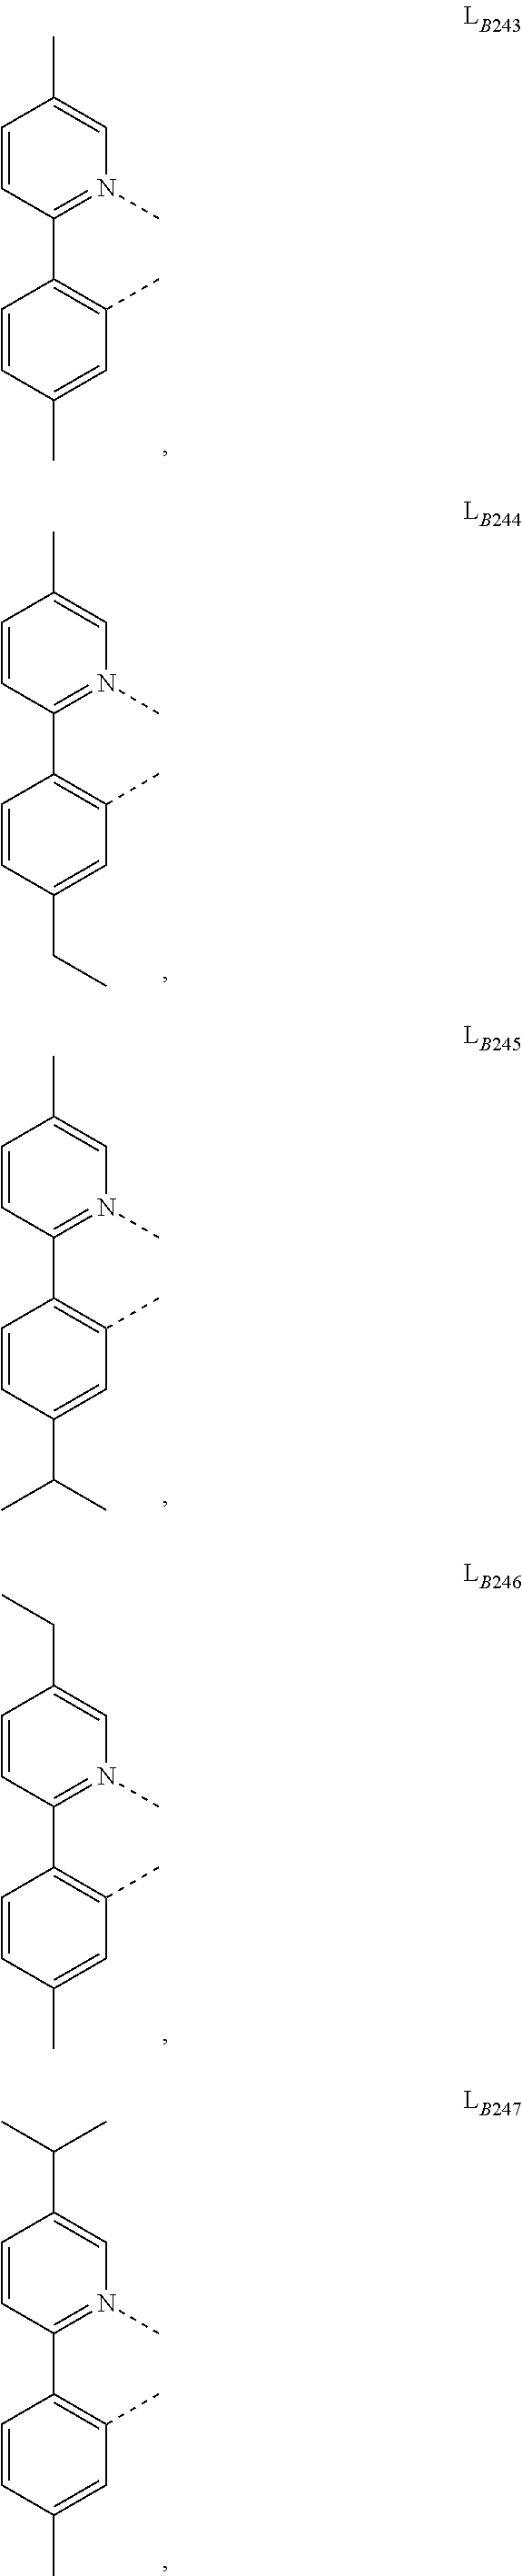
C1=CC(C)=CN(C)=C1C1=C(C)C=C(C)C=C1.C1=CC(C)=CN(C)=C1C1=C(C)C=C(CC)C=C1.C1=CC(C)=CN(C)=C1C1=C(C)C=C(C(C)C)C=C1.C1=CC(CC)=CN(C)=C1C1=C(C)C=C(C)C=C1.C1=CC(C(C)C)=CN(C)=C1C1=C(C)C=C(C)C=C1
